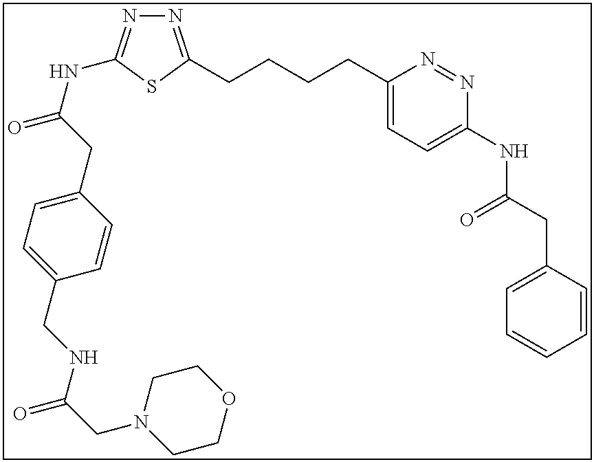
N1=C(CCCCC2=CC=C(NC(CC3=CC=CC=C3)=O)N=N2)SC(NC(=O)CC2=CC=C(CNC(CN3CCOCC3)=O)C=C2)=N1
